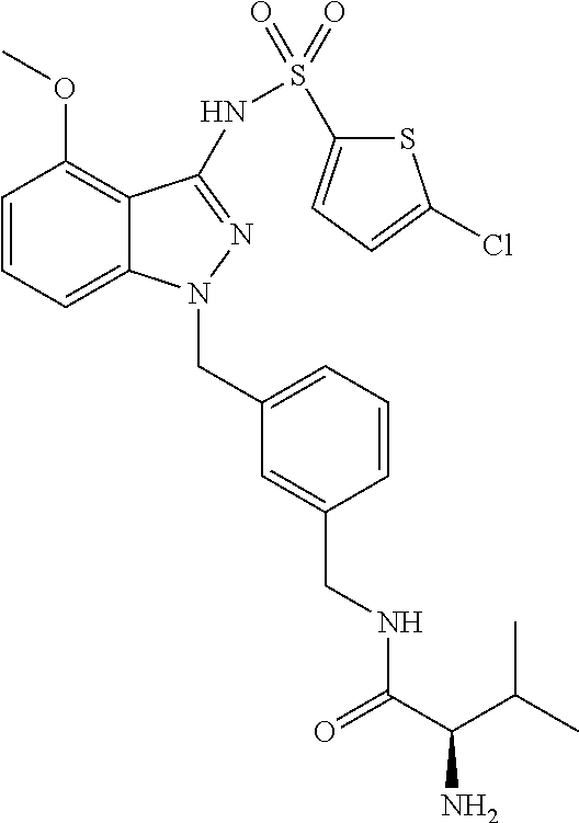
C1=CC=C2C(=C1OC)C(NS(=O)(=O)C1=CC=C(Cl)S1)=NN2CC1=CC=CC(CNC(C(C(C)C)N)=O)=C1
